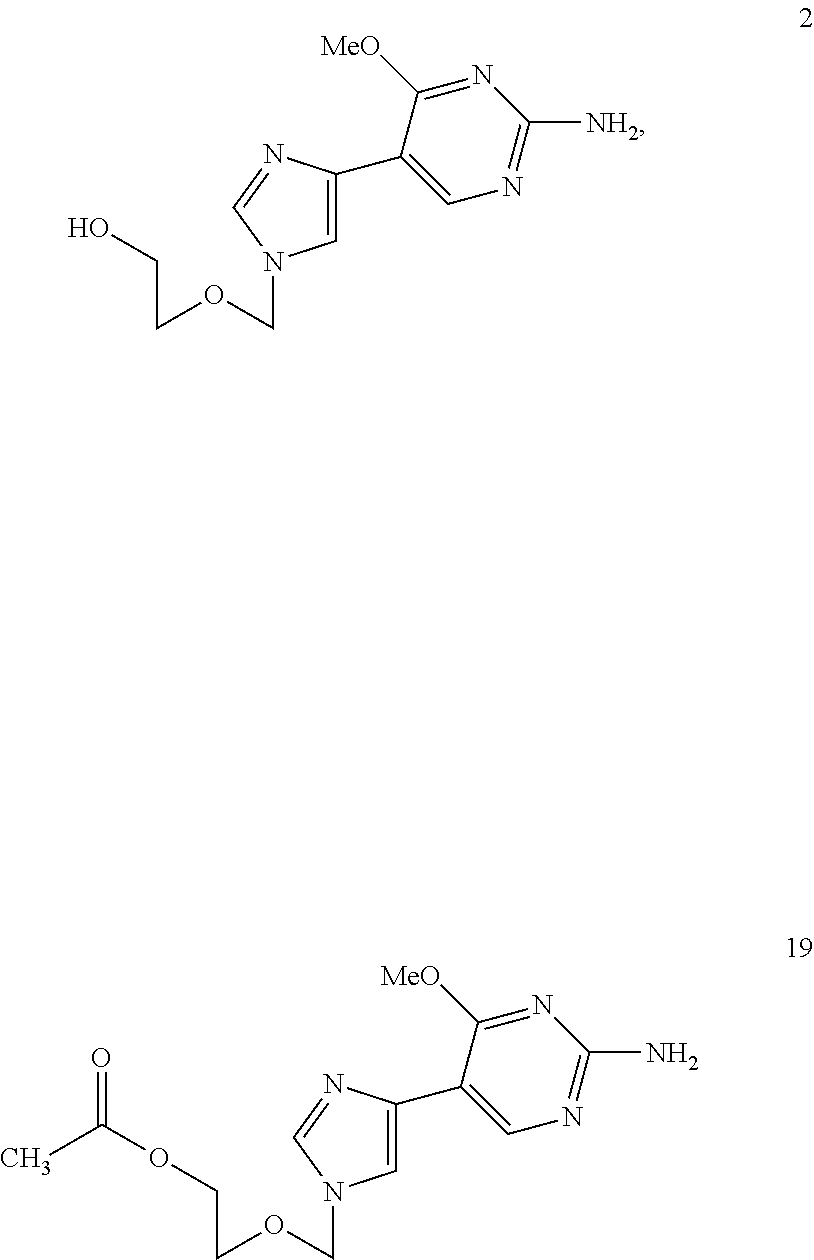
C1=C(C2=CN=C([NH2])N=C2[MeO])N=CN1COCCO.C1=C(C2=CN=C(N)N=C2[MeO])N=CN1COCCOC(=O)C
